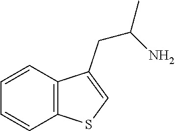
C1=CC2=C(C=C1)SC=C2CC(C)N
